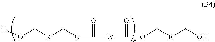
[H]OC[R]COC([W]C(OC[R]CO)=O)=O
